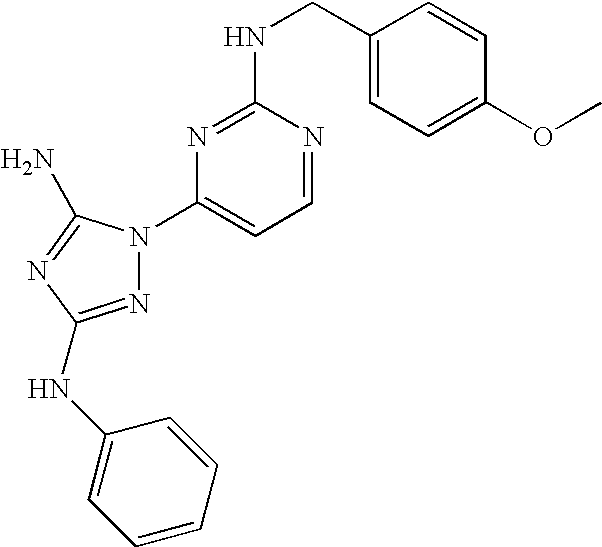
N1=C(NC2=CC=CC=C2)N=C(N)N1C1=CC=NC(NCC2=CC=C(OC)C=C2)=N1
